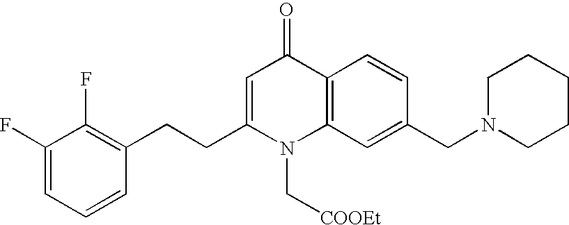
C1(F)=CC=CC(CCC2=CC(=O)C3=C(N2C[COOEt])C=C(CN2CCCCC2)C=C3)=C1F
